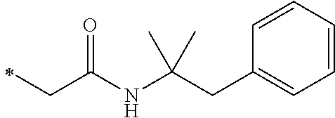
N(C(CC)=O)C(CC1=CC=CC=C1)(C)C
